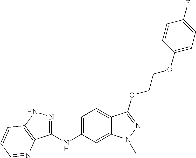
C1(NC2=CC=C3C(=C2)N(C)N=C3OCCOC2=CC=C(F)C=C2)=NNC2=C1N=CC=C2
